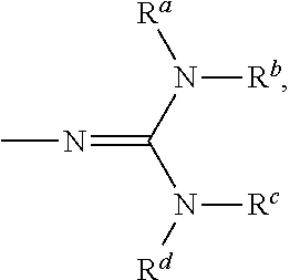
N(=C(N([Ra])[Rb])N([Rd])[Rc])C
